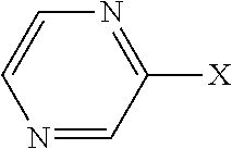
N1=CC([X])=NC=C1
